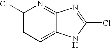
C1(Cl)=CC=C2C(=N1)N=C(Cl)N2
